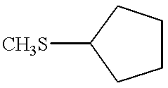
[CH3S]C1CCCC1
